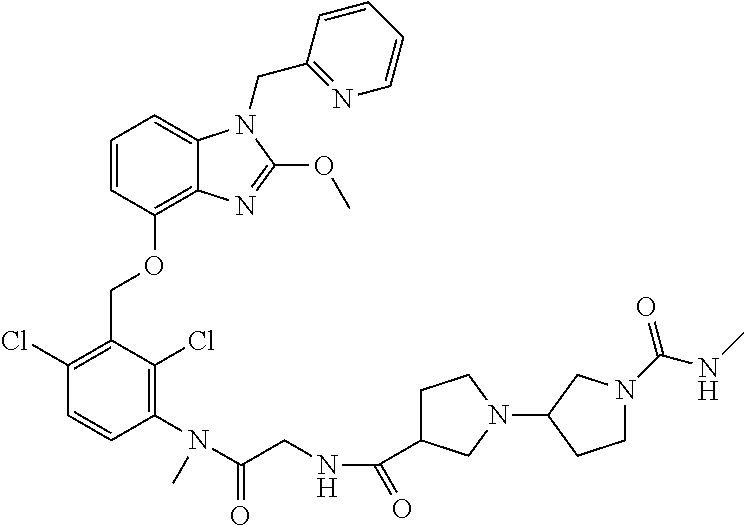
C1(Cl)=C(COC2=C3C(=CC=C2)N(CC2=NC=CC=C2)C(OC)=N3)C(Cl)=C(N(C)C(CNC(=O)C2CCN(C3CCN(C(=O)NC)C3)C2)=O)C=C1
